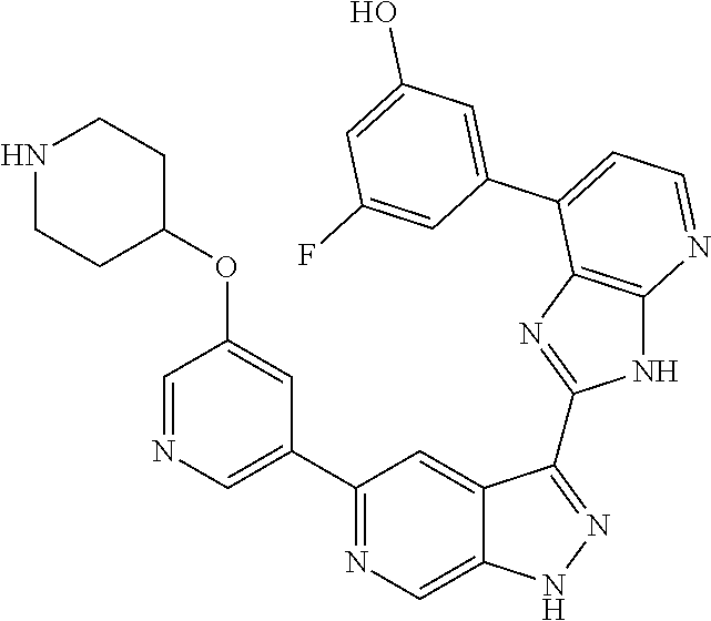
C1(C2=NC=C3C(=C2)C(C2=NC4=C(N2)N=CC=C4C2=CC(O)=CC(F)=C2)=NN3)=CN=CC(OC2CCNCC2)=C1
